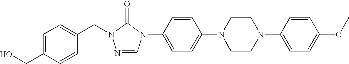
C(N1N=CN(C2=CC=C(N3CCN(C4=CC=C(OC)C=C4)CC3)C=C2)C1=O)C1=CC=C(CO)C=C1
